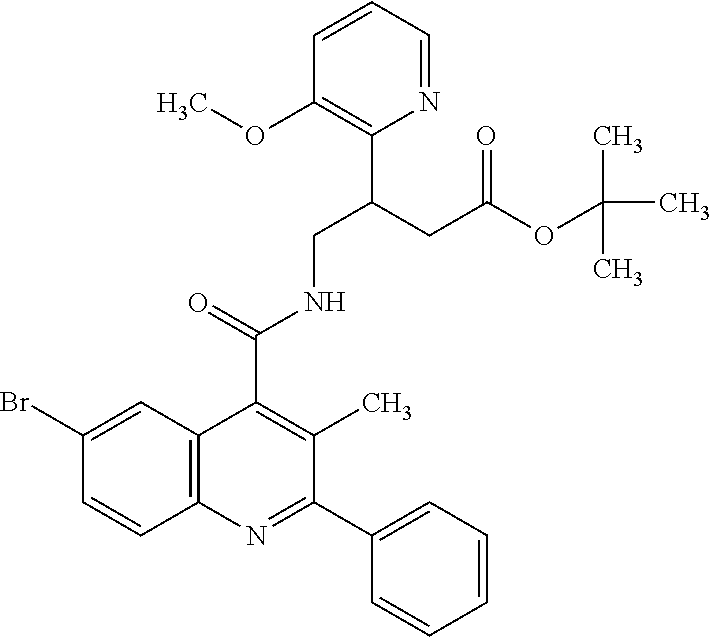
C1(C2=CC=CC=C2)=NC2=C(C(C(=O)NCC(CC(OC(C)(C)C)=O)C3=C(OC)C=CC=N3)=C1C)C=C(Br)C=C2
